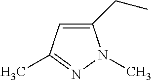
C1(CC)=CC(C)=NN1C
